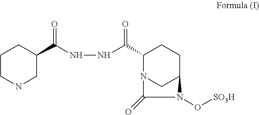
C1CNCC(C(NNC(C2N3CC(CC2)N(O[SO3H])C3=O)=O)=O)C1
